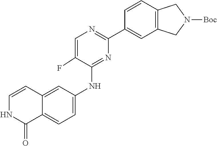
C1(C2=NC=C(F)C(NC3=CC=C4C(=C3)C=CNC4=O)=N2)=CC2=C(C=C1)CN([Boc])C2
